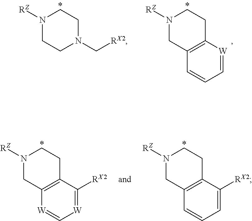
N1([RZ])CCN(C[RX2])CC1.N1([RZ])CC2=C(CC1)[W]=CC=C2.N1([RZ])CC2=C(CC1)C([RX2])=[W]C=[W]2.N1([RZ])CC2=C(CC1)C([RX2])=CC=C2
